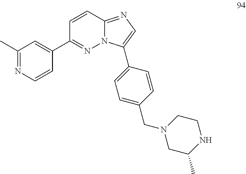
C1(C2=NN3C(=NC=C3C3=CC=C(CN4CC(C)NCC4)C=C3)C=C2)=CC(C)=NC=C1
